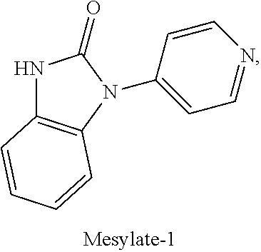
N1C2=C(N(C3=CC=NC=C3)C1=O)C=CC=C2
